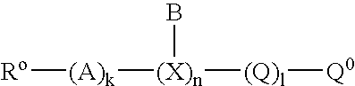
[Ro][(A)k][(X)n]([(Q)l][Q0])B
